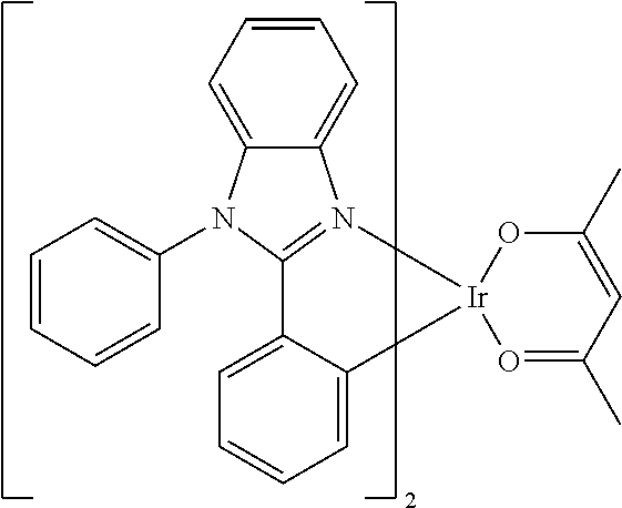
C12=CC=CC=C1[Ir]1(N3=C2N(C2=CC=CC=C2)C2=CC=CC=C23)O=C(C)C=C(C)O1
